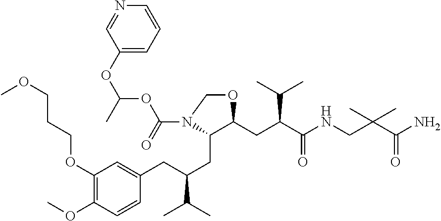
NC(C(CNC(C(CC1C(CC(C(C)C)CC2=CC(OCCCOC)=C(OC)C=C2)N(C(OC(OC2=CC=CN=C2)C)=O)CO1)C(C)C)=O)(C)C)=O
